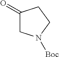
C1(=O)CN([Boc])CC1
